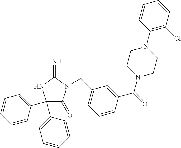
C1(C2=CC=CC=C2)(C2=CC=CC=C2)C(=O)N(CC2=CC=CC(C(=O)N3CCN(C4=C(Cl)C=CC=C4)CC3)=C2)C(=N)N1
